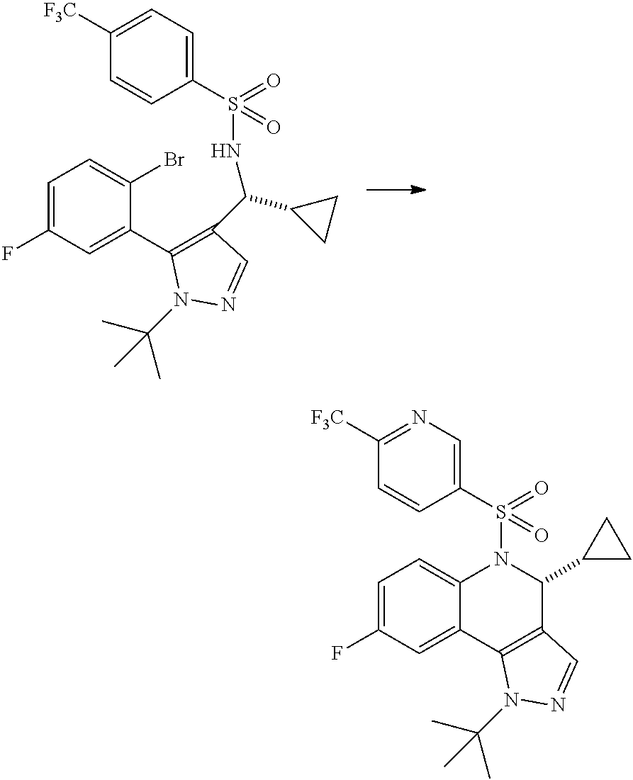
C1=C(F)C=C(C2=C(C(C3CC3)NS(C3=CC=C([F3C])C=C3)(=O)=O)C=NN2C(C)(C)C)C(Br)=C1.C1=C(F)C=C2C(=C1)N(S(C1=CN=C([F3C])C=C1)(=O)=O)C(C1CC1)C1=C2N(C(C)(C)C)N=C1
